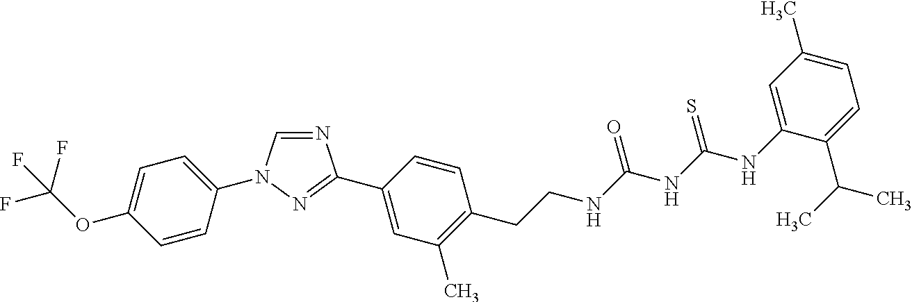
N1=CN(C2=CC=C(OC(F)(F)F)C=C2)N=C1C1=CC(C)=C(CCNC(NC(NC2=CC(C)=CC=C2C(C)C)=S)=O)C=C1
